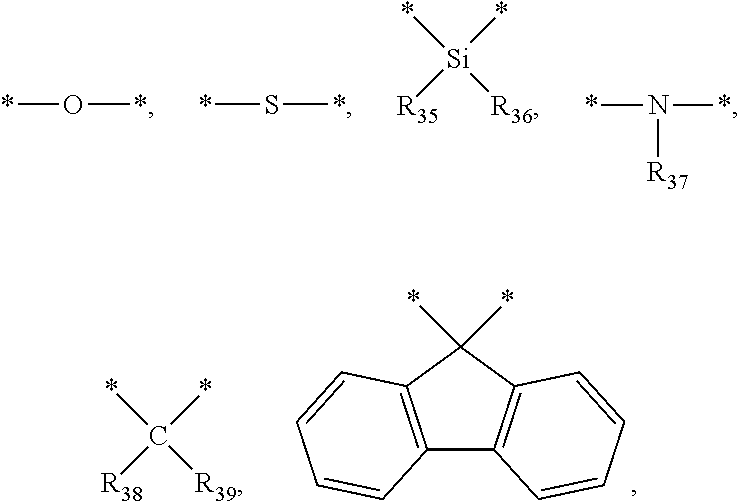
*O*.*S*.*[Si]([R36])(*)[R35].*N(*)[R37].C12=C(C(*)(*)C3=C1C=CC=C3)C=CC=C2.*C([R39])([R38])*
